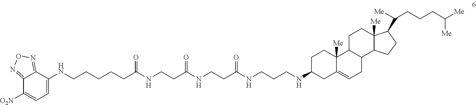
N(C1CC2=CCC3C(C2([Me])CC1)CCC1([Me])C3CCC1C([Me])CCCC([Me])[Me])CCCNC(CCNC(CCNC(CCCCCNC1=CC=C([O2N])C2=NON=C12)=O)=O)=O
